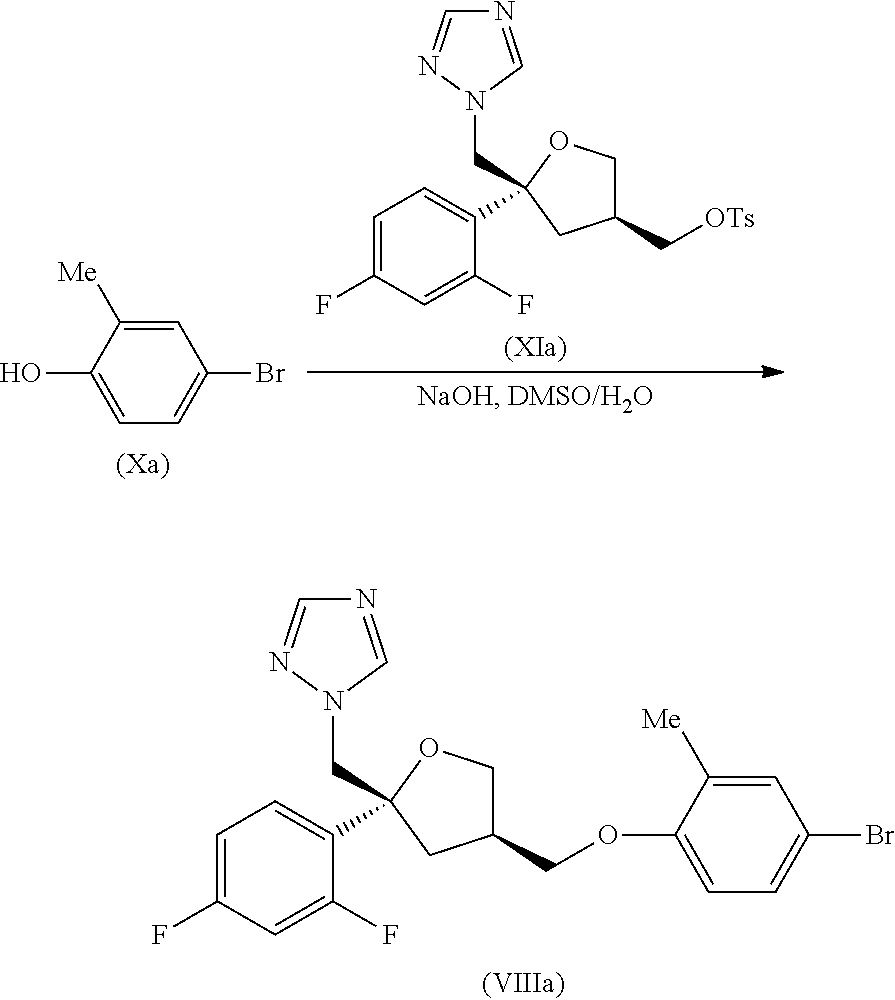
N1=CN(CC2(C3=CC=C(F)C=C3F)CC(COC3=CC=C(Br)C=C3[Me])CO2)N=C1.C1=C([Me])C(O)=CC=C1Br.N1=CN(CC2(C3=CC=C(F)C=C3F)CC(C[OTs])CO2)N=C1
